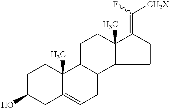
C1C(O)CC2=CCC3C(C2(C)C1)CCC1(C)C3CCC1=C(F)[CH2X]
